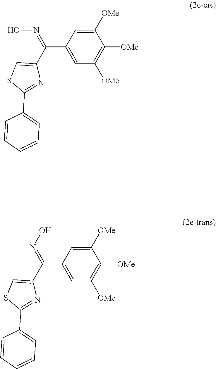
C1([OMe])=CC(C(=NO)C2=CSC(C3=CC=CC=C3)=N2)=CC([OMe])=C1[OMe].C1([OMe])=CC(C(=NO)C2=CSC(C3=CC=CC=C3)=N2)=CC([OMe])=C1[OMe]
